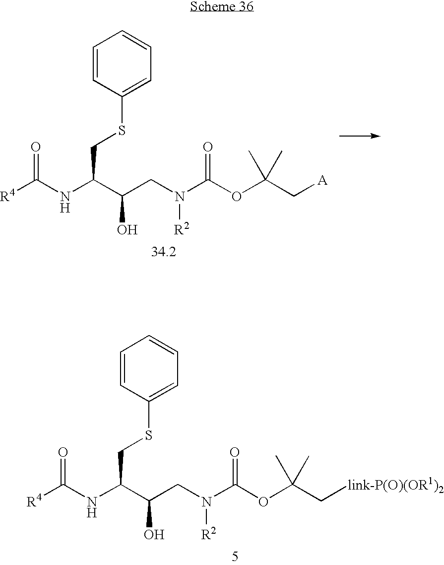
N(C(C(CN(C(OC(C[A])(C)C)=O)[R2])O)CSC1=CC=CC=C1)C([R4])=O.N(C(C(CN(C(OC(C[link-P(O)(OR1)2])(C)C)=O)[R2])O)CSC1=CC=CC=C1)C([R4])=O
